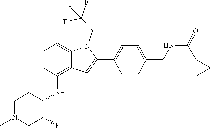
C1N(C)CC(F)C(NC2=C3C(=CC=C2)N(CC(F)(F)F)C(C2=CC=C(CNC(=O)C4CC4)C=C2)=C3)C1
